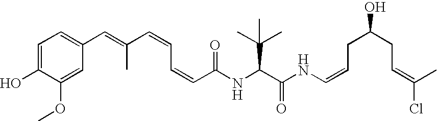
N(C(C(NC=CCC(CC=C(Cl)C)O)=O)C(C)(C)C)C(C=CC=CC(=CC1=CC=C(O)C(OC)=C1)C)=O
